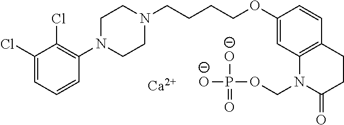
C1(Cl)=CC=CC(N2CCN(CCCCOC3=CC4=C(C=C3)CCC(=O)N4COP([O-])(=O)[O-])CC2)=C1Cl.[Ca]
